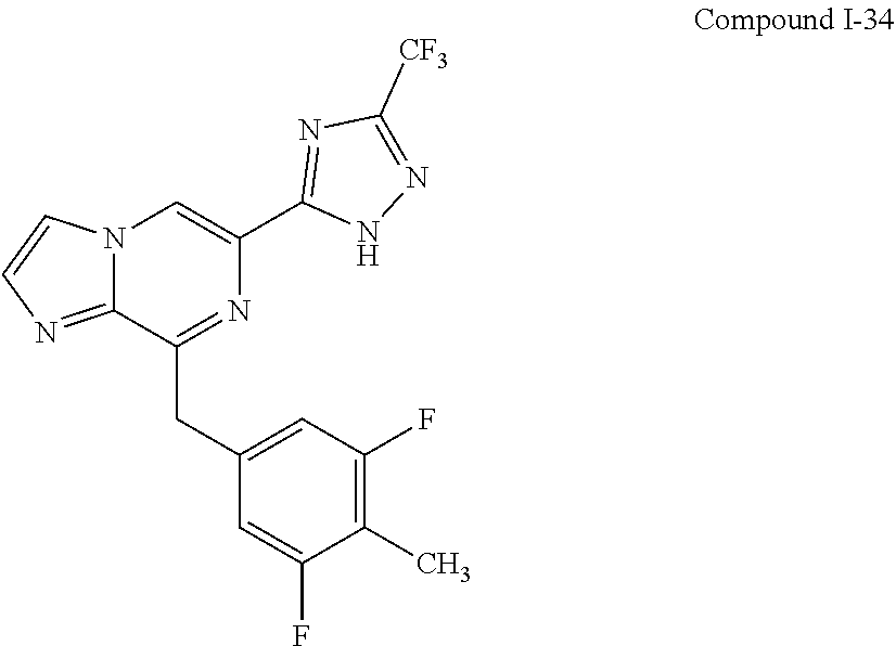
C1(CC2=NC(C3=NC([CF3])=NN3)=CN3C2=NC=C3)=CC(F)=C(C)C(F)=C1
